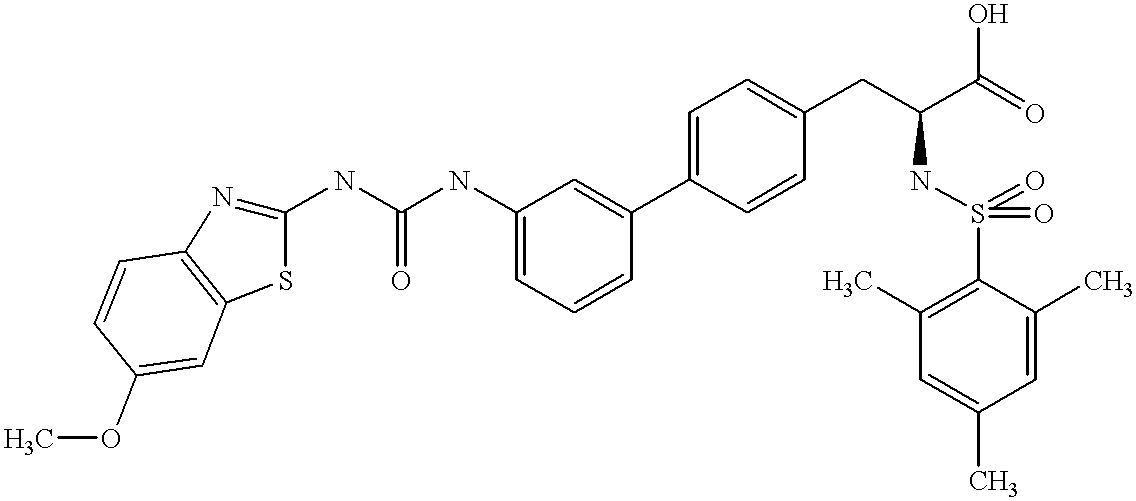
N(C(NC1=CC=CC(C2=CC=C(CC(C(=O)O)NS(=O)(=O)C3=C(C)C=C(C)C=C3C)C=C2)=C1)=O)C1=NC2=C(S1)C=C(OC)C=C2
